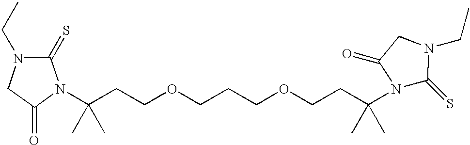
C(CCOCCCOCCC(C)(C)N1C(=S)N(CC)CC1=O)(C)(C)N1C(=S)N(CC)CC1=O
